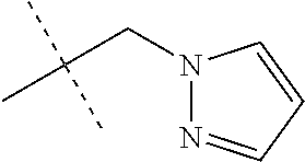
N1(CC(C)(C)C)N=CC=C1
